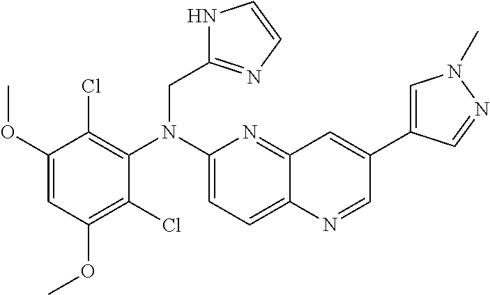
C1(Cl)=C(OC)C=C(OC)C(Cl)=C1N(C1=CC=C2C(=N1)C=C(C1=CN(C)N=C1)C=N2)CC1=NC=CN1
